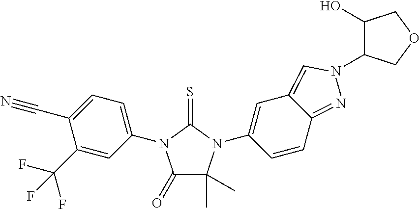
C12=CN(C3C(O)COC3)N=C1C=CC(N1C(C)(C)C(=O)N(C3=CC=C(C#N)C(C(F)(F)F)=C3)C1=S)=C2
